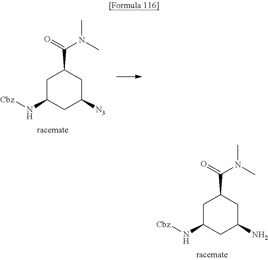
C1C(N[Cbz])CC([N3])CC1C(=O)N(C)C.C1C(N[Cbz])CC(N)CC1C(=O)N(C)C
